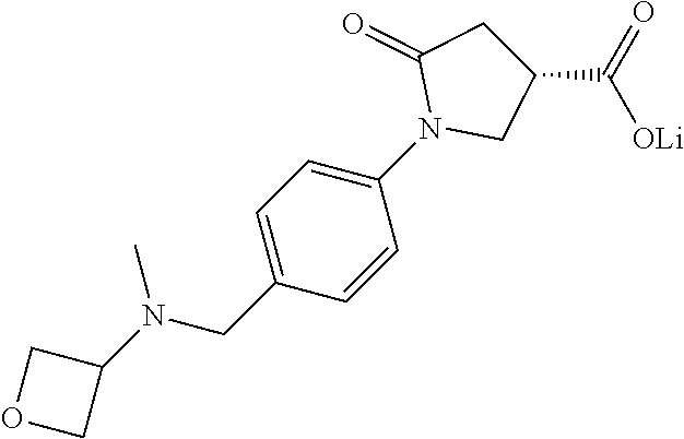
N(CC1=CC=C(N2CC(C(=O)[OLi])CC2=O)C=C1)(C1COC1)C
